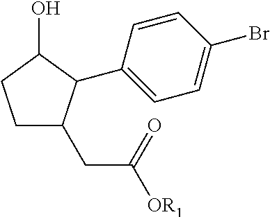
C1CC(O)C(C2=CC=C(Br)C=C2)C1CC([OR1])=O
